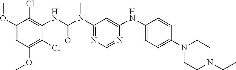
C1(OC)=CC(OC)=C(Cl)C(NC(N(C2=NC=NC(NC3=CC=C(N4CCN(CC)CC4)C=C3)=C2)C)=O)=C1Cl
